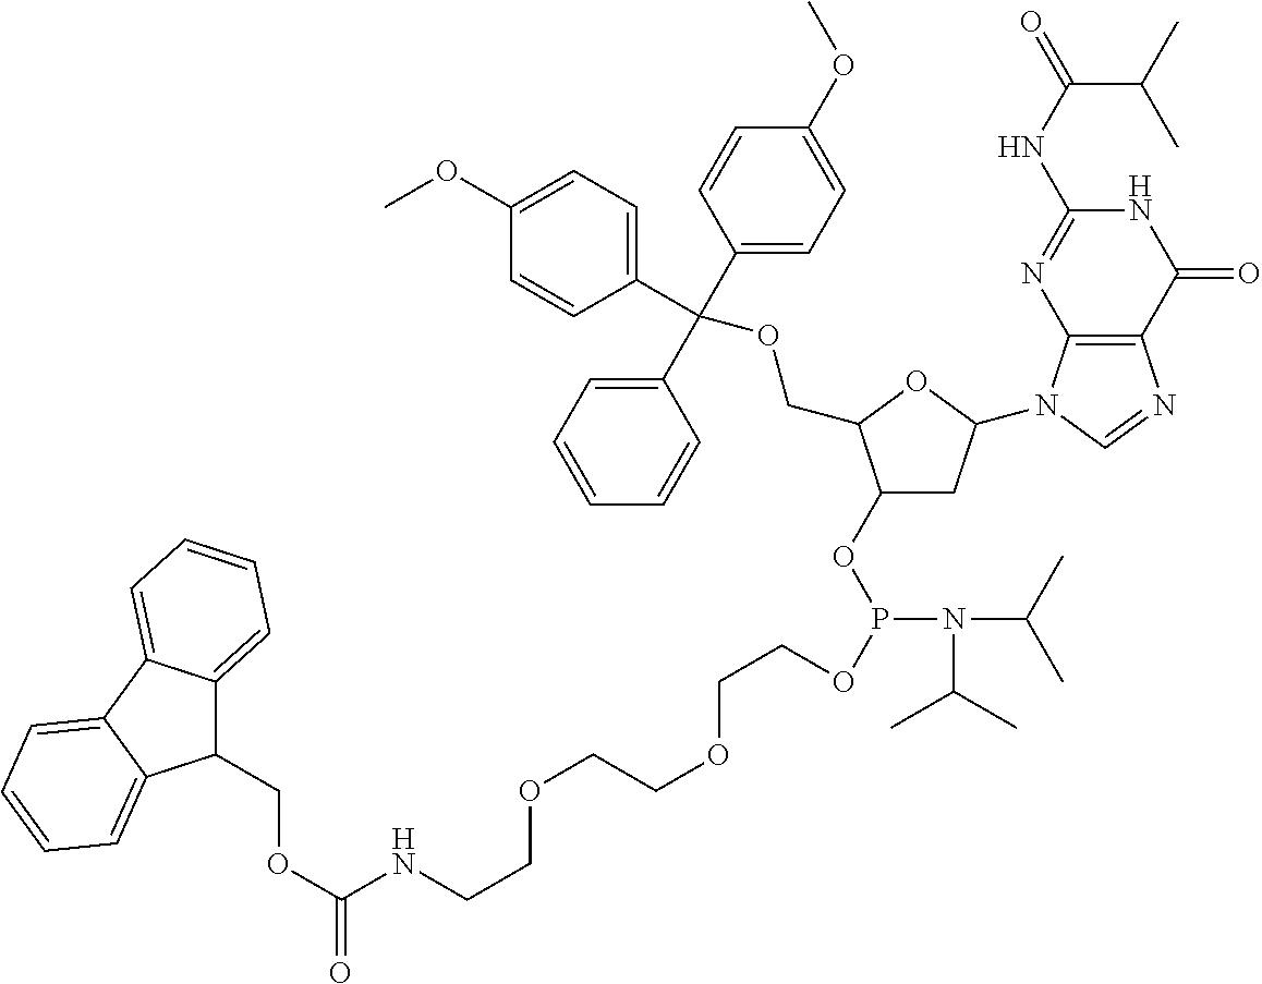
C1(OP(OCCOCCOCCNC(OCC2C3=CC=CC=C3C3=CC=CC=C23)=O)N(C(C)C)C(C)C)CC(N2C3=C(N=C2)C(=O)NC(NC(C(C)C)=O)=N3)OC1COC(C1=CC=CC=C1)(C1=CC=C(OC)C=C1)C1=CC=C(OC)C=C1
